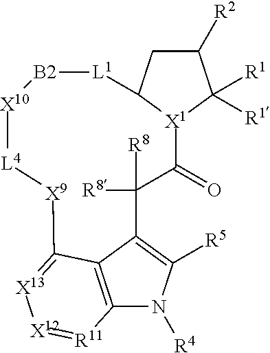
C12=C3C(=C([R5])N1[R4])C([R8])([R8])C(=O)[X1]1C(CC([R2])C1([R1])[R1])[L1][B2][X10][L4][X9]C3=[X13][X12]=[R11]2
